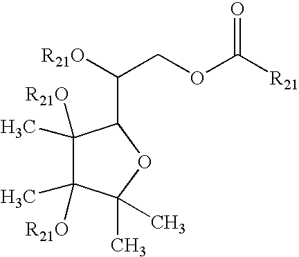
C1([R21O])(C)C(C)([R21O])C(C)(C)OC1C([R21O])COC([R21])=O
